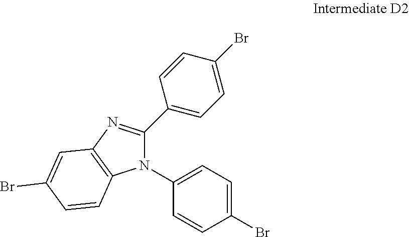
N1(C2=CC=C(Br)C=C2)C2=C(N=C1C1=CC=C(Br)C=C1)C=C(Br)C=C2
